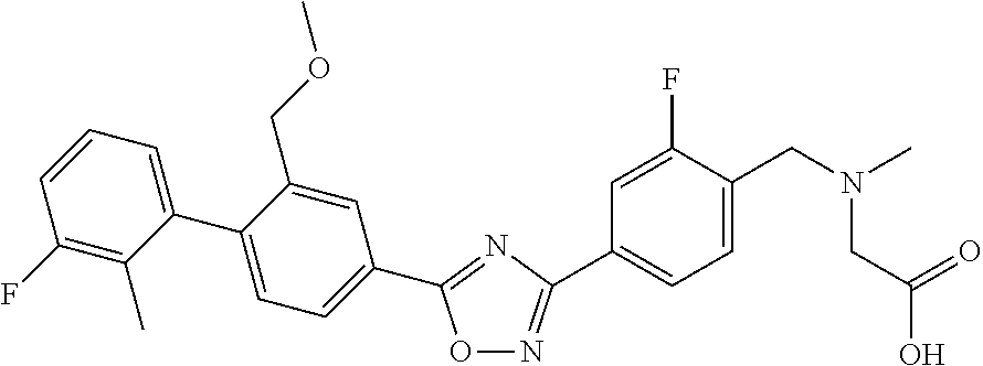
O1N=C(C2=CC=C(CN(C)CC(O)=O)C(F)=C2)N=C1C1=CC=C(C2=CC=CC(F)=C2C)C(COC)=C1
